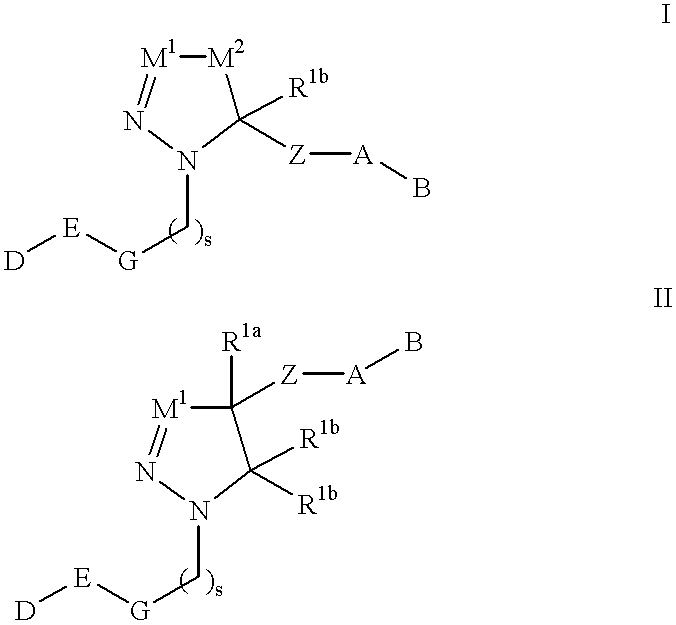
[M2]1C([R1b])([Z][A]B)N(C[G][E][D])N=[M1]1.C1([R1a])([Z][A]B)C([R1b])([R1b])N(C[G][E][D])N=[M1]1
